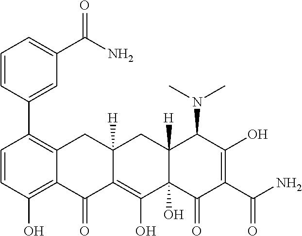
C1=CC(O)=C2C(=C1C1=CC(C(N)=O)=CC=C1)CC1([H])C(=C(O)C3(O)C([H])(C1)C(N(C)C)C(O)=C(C(N)=O)C3=O)C2=O
